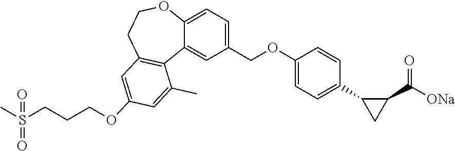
C1(COC2=CC=C(C3C(C(=O)[ONa])C3)C=C2)=CC=C2C(=C1)C1=C(CCO2)C=C(OCCCS(C)(=O)=O)C=C1C
